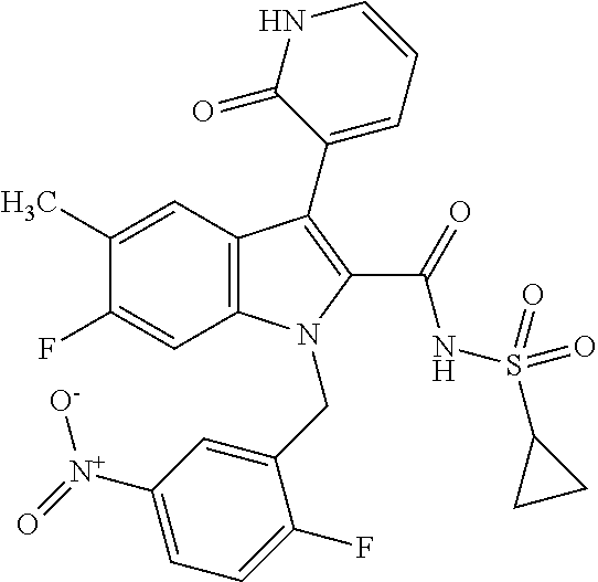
C12=C(C=C(C)C(F)=C1)C(C1=CC=CNC1=O)=C(C(=O)NS(C1CC1)(=O)=O)N2CC1=CC([N+](=O)[O-])=CC=C1F
